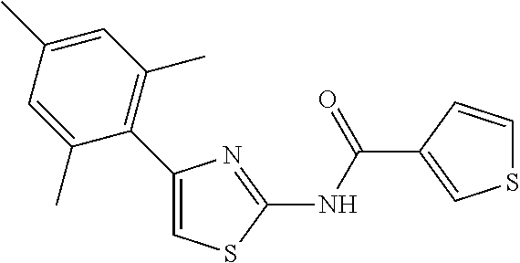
C1(C(NC2=NC(C3=C(C)C=C(C)C=C3C)=CS2)=O)=CSC=C1
